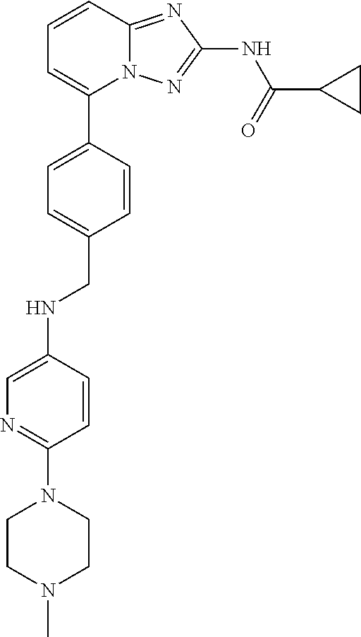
C1=CC2=NC(NC(=O)C3CC3)=NN2C(C2=CC=C(CNC3=CN=C(N4CCN(C)CC4)C=C3)C=C2)=C1
